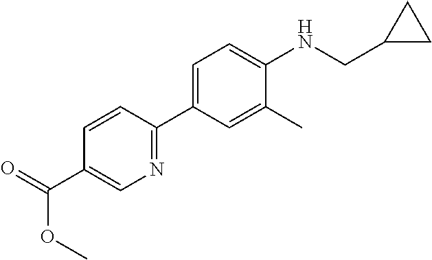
C(C1=CN=C(C2=CC=C(NCC3CC3)C(C)=C2)C=C1)(OC)=O
